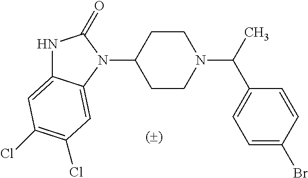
N1C2=CC(Cl)=C(Cl)C=C2N(C2CCN(C(C3=CC=C(Br)C=C3)C)CC2)C1=O
